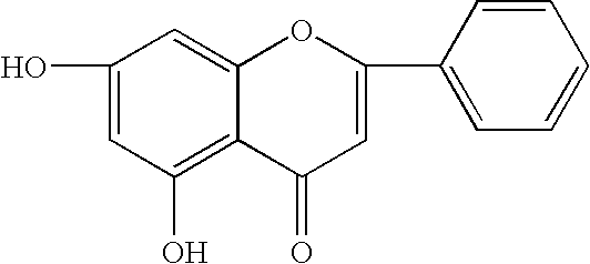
C1(O)=CC(O)=C2C(=C1)OC(C1=CC=CC=C1)=CC2=O
